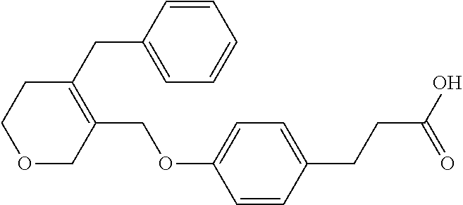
C1=CC(CCC(O)=O)=CC=C1OCC1=C(CC2=CC=CC=C2)CCOC1
